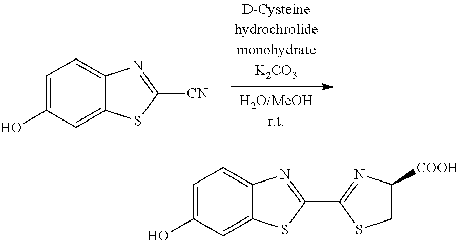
C1=C(O)C=C2C(=C1)N=C([CN])S2.C1=C(O)C=C2C(=C1)N=C(C1=NC([COOH])CS1)S2
